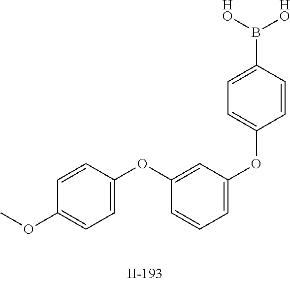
COC1=CC=C(OC2=CC(OC3=CC=C(B([HO])[HO])C=C3)=CC=C2)C=C1
